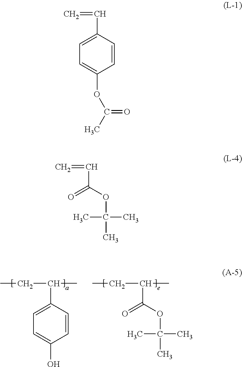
C1(C(CC)C)=CC=C(O)C=C1.C(=O)(OC(C)(C)C)C(CC)C.C1(C=C)=CC=C(OC(C)=O)C=C1.C(=O)(OC(C)(C)C)C=C
